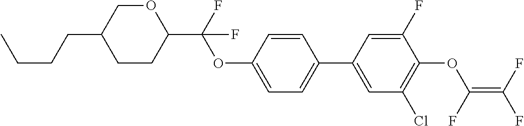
C(C1CCC(C(F)(OC2=CC=C(C3=CC(Cl)=C(OC(=C(F)F)F)C(F)=C3)C=C2)F)OC1)CCC
